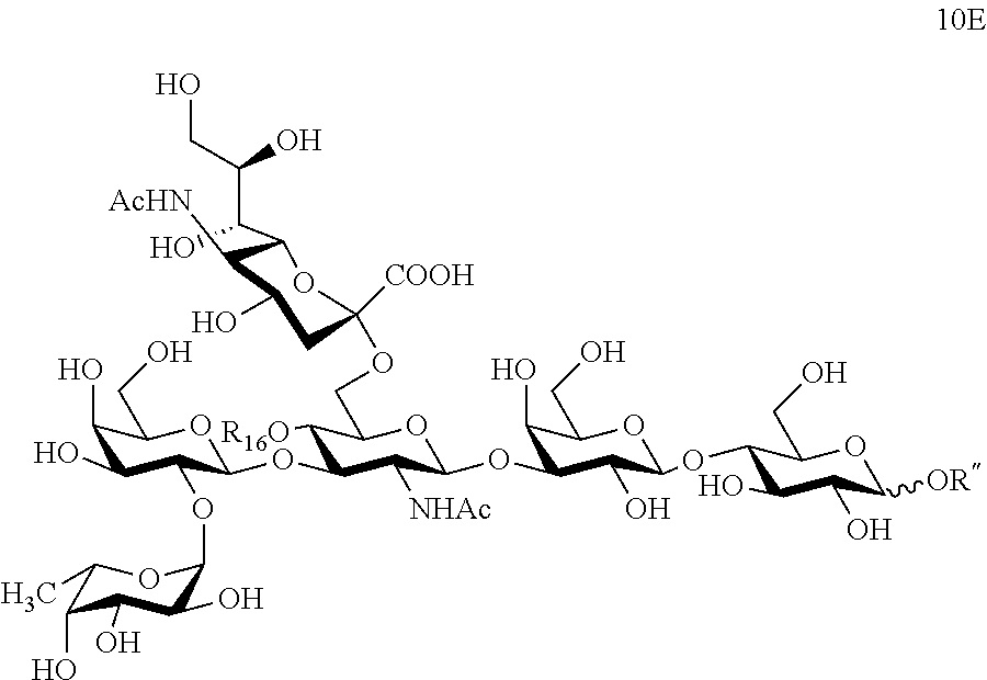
C1(O)C(O)C(OC2C(O)C(O)C(O)C(C)O2)C(OC2C([R16O])C(COC3([COOH])OC(C(C(CO)O)O)C([AcHN])C(O)C3)OC(OC3C(O)C(CO)OC(OC4C(O)C(O)C([OR])OC4CO)C3O)C2[NHAc])OC1CO
